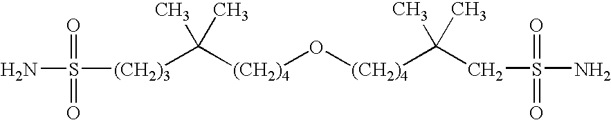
[(CH2)4](C(C)(C)[(CH2)3]S(N)(=O)=O)O[(CH2)4]C(C)(C)CS(N)(=O)=O
